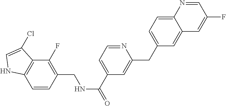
C1(CC2=CC=C3C(=C2)C=C(F)C=N3)=CC(C(=O)NCC2=C(F)C3=C(C=C2)NC=C3Cl)=CC=N1
